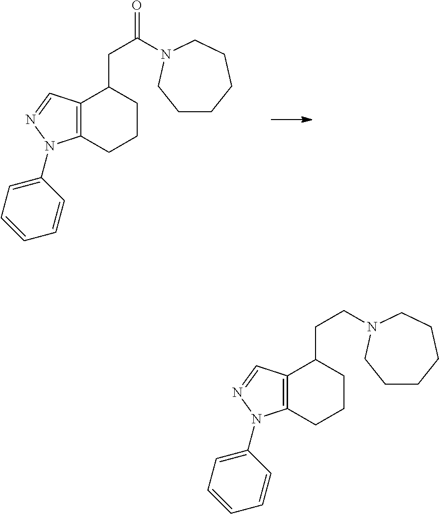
C12=C(C=NN1C1=CC=CC=C1)C(CC(=O)N1CCCCCC1)CCC2.C12=C(C=NN1C1=CC=CC=C1)C(CCN1CCCCCC1)CCC2
